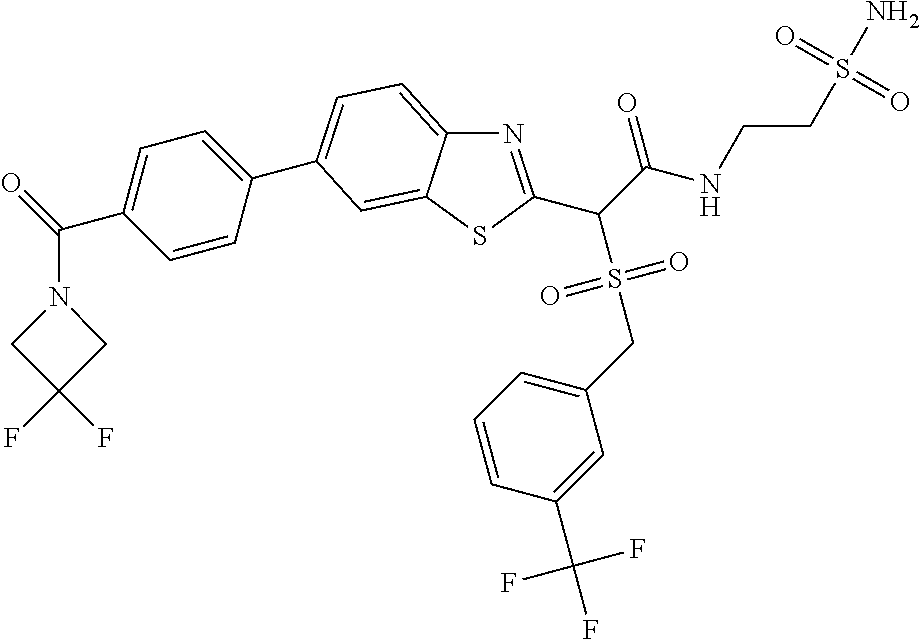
N1=C(C(C(NCCS(N)(=O)=O)=O)S(=O)(=O)CC2=CC=CC(C(F)(F)F)=C2)SC2=CC(C3=CC=C(C(=O)N4CC(F)(F)C4)C=C3)=CC=C12
